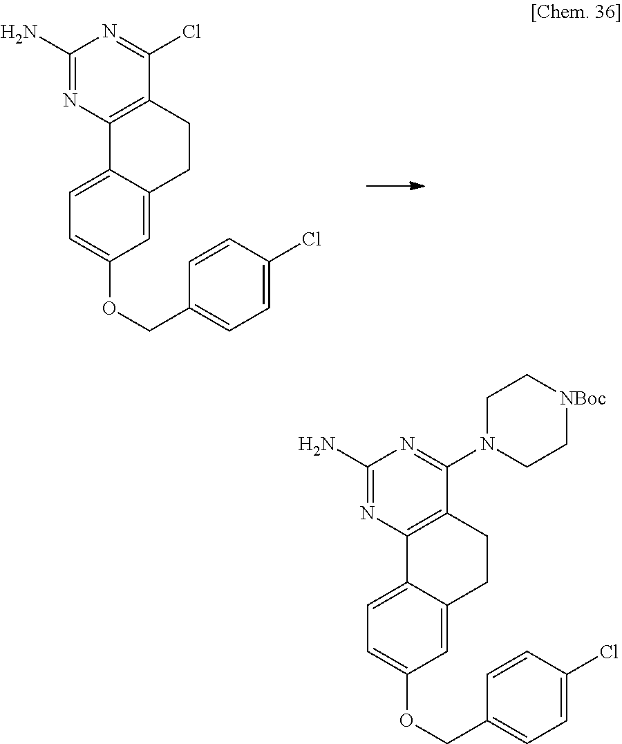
C1CC2=C(C3=CC=C(OCC4=CC=C(Cl)C=C4)C=C13)N=C(N)N=C2Cl.C1CC2=C(C3=CC=C(OCC4=CC=C(Cl)C=C4)C=C13)N=C(N)N=C2N1CC[NBoc]CC1
